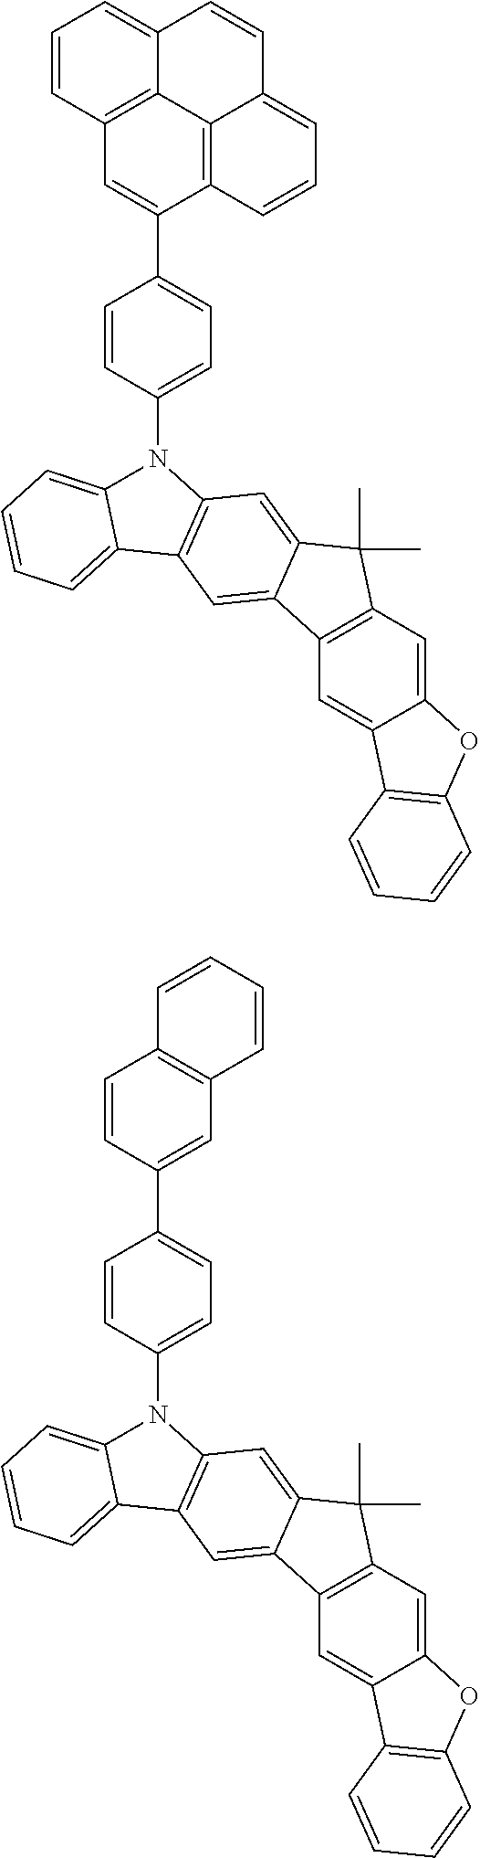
C12=CC3=C(C=C1C1=C(O2)C=CC=C1)C1=CC2=C(C=C1C3(C)C)N(C1=CC=C(C3=CC4=C5C6=C3C=CC=C6C=CC5=CC=C4)C=C1)C1=CC=CC=C21.C12=CC3=C(C=C1C1=C(O2)C=CC=C1)C1=CC2=C(C=C1C3(C)C)N(C1=CC=C(C3=CC4=C(C=C3)C=CC=C4)C=C1)C1=CC=CC=C21
